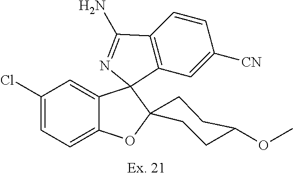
ClC1=CC=C2C(=C1)C1(C3=C(C=CC([CN])=C3)C(N)=N1)C1(O2)CCC(OC)CC1
